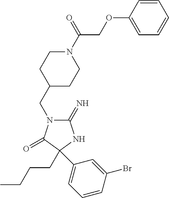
C1(=N)N(CC2CCN(C(COC3=CC=CC=C3)=O)CC2)C(=O)C(CCCC)(C2=CC=CC(Br)=C2)N1
